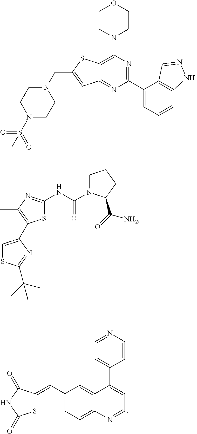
C1(C=C2SC(=O)NC2=O)=CC=C2C(=C1)C(C1=CC=NC=C1)=CC=N2.N1(S(C)(=O)=O)CCN(CC2=CC3=NC(C4=CC=CC5=C4C=N[NH]5)=NC(N4CCOCC4)=C3S2)CC1.S1C(NC(=O)N2CCCC2C(=O)[NH2])=NC(C)=C1C1=CSC(C(C)(C)C)=N1
